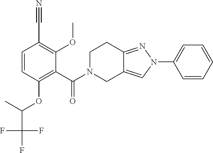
C12=NN(C3=CC=CC=C3)C=C1CN(C(=O)C1=C(OC(C(F)(F)F)C)C=CC(C#N)=C1OC)CC2
